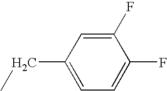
C1(F)=CC(CC)=CC=C1F
